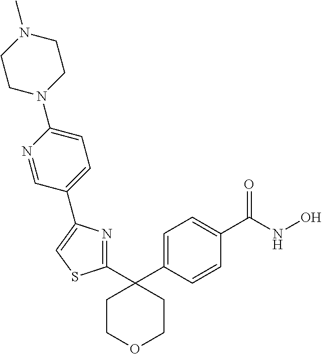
C1COCCC1(C1=CC=C(C(NO)=O)C=C1)C1=NC(C2=CC=C(N3CCN(C)CC3)N=C2)=CS1
